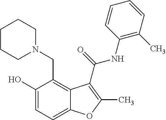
C1(O)=CC=C2C(=C1CN1CCCCC1)C(C(=O)NC1=C(C)C=CC=C1)=C(C)O2
